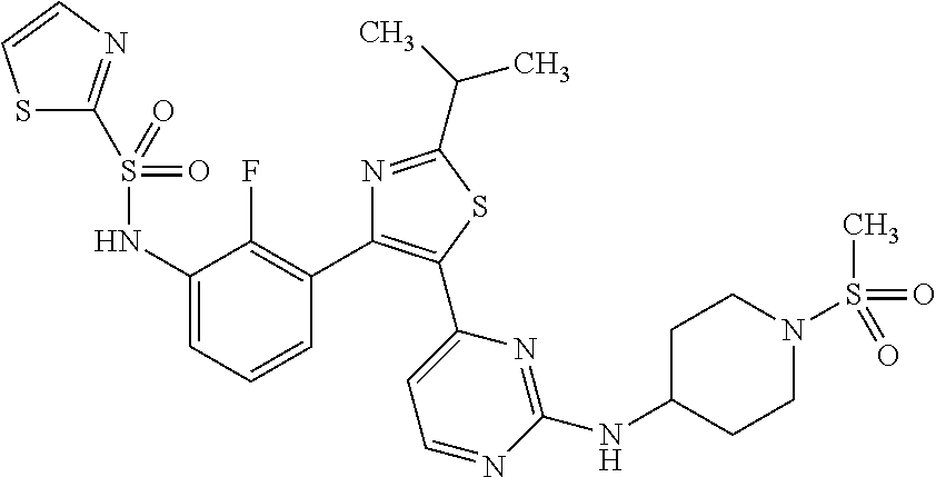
S1C(S(NC2=CC=CC(C3=C(C4=CC=NC(NC5CCN(S(C)(=O)=O)CC5)=N4)SC(C(C)C)=N3)=C2F)(=O)=O)=NC=C1
